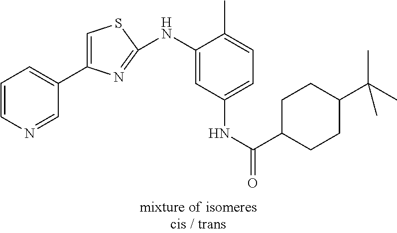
N(C1=CC(NC(=O)C2CCC(C(C)(C)C)CC2)=CC=C1C)C1=NC(C2=CC=CN=C2)=CS1
